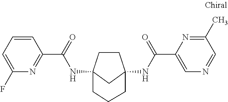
C1CC2(NC(C3=NC(F)=CC=C3)=O)CC1(NC(C1=CN=CC(C)=N1)=O)CCC2
